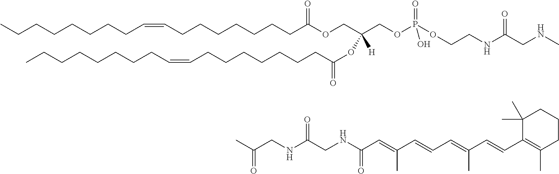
C(CNC(CNC(C=C(C=CC=C(C=CC1=C(C)CCCC1(C)C)C)C)=O)=O)(C)=O.C(CCCCCCC=CCCCCCCCC(OCC(COP(OCCNC(CNC)=O)(=O)O)(OC(CCCCCCCC=CCCCCCCCC)=O)[H])=O)C
